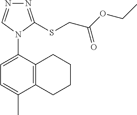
N1=C(SCC(OCC)=O)N(C2=CC=C(C)C3=C2CCCC3)C=N1
